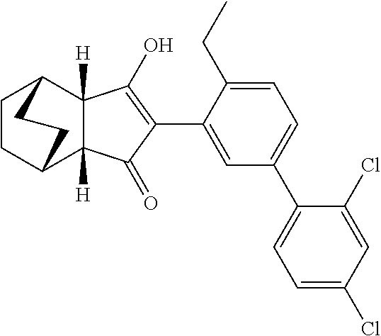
C1=C(C2=C(O)C3([H])C([H])(C2=O)C2CCC3CC2)C(CC)=CC=C1C1=CC=C(Cl)C=C1Cl
